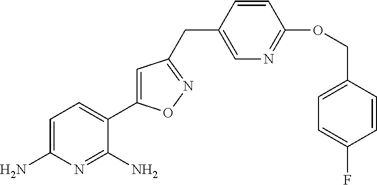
C1=C(N)N=C(N)C(C2=CC(CC3=CN=C(OCC4=CC=C(F)C=C4)C=C3)=NO2)=C1
